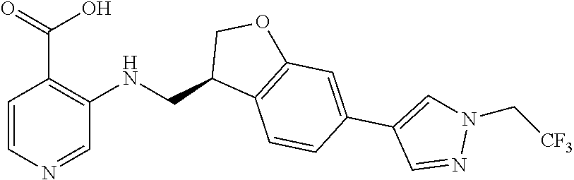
C1=CN=CC(NCC2C3=C(OC2)C=C(C2=CN(C[CF3])N=C2)C=C3)=C1C(=O)O
